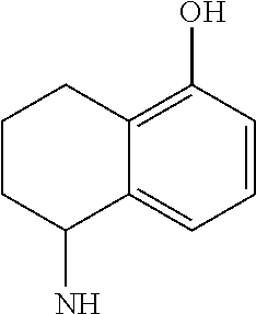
C1=CC(O)=C2C(=C1)C(N)CCC2
